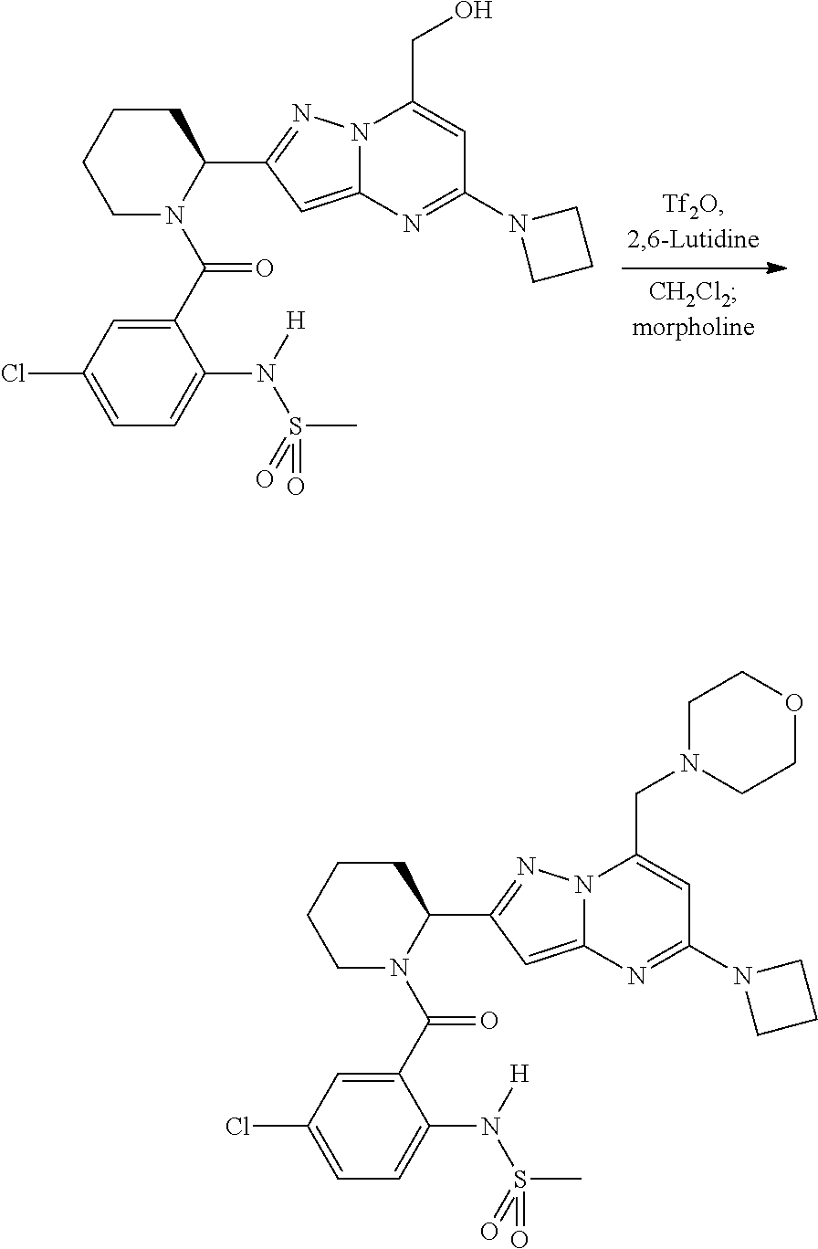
C1(C(N2C(C3=NN4C(=C3)N=C(N3CCC3)C=C4CO)CCCC2)=O)=CC(Cl)=CC=C1N(S(C)(=O)=O)[H].C1(C(N2C(C3=NN4C(=C3)N=C(N3CCC3)C=C4CN3CCOCC3)CCCC2)=O)=CC(Cl)=CC=C1N(S(C)(=O)=O)[H]
